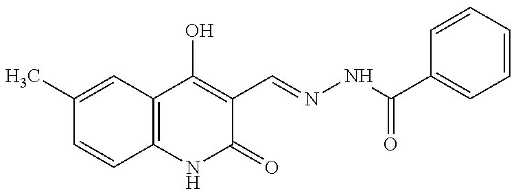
C1(C)=CC2=C(C=C1)NC(=O)C(C=NNC(C1=CC=CC=C1)=O)=C2O
